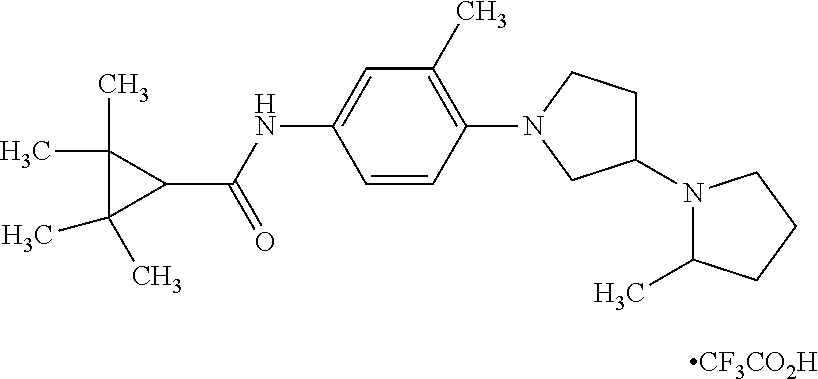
C1=CC(N2CCC(N3C(C)CCC3)C2)=C(C)C=C1NC(C1C(C)(C)C1(C)C)=O.[CF3CO2H]
